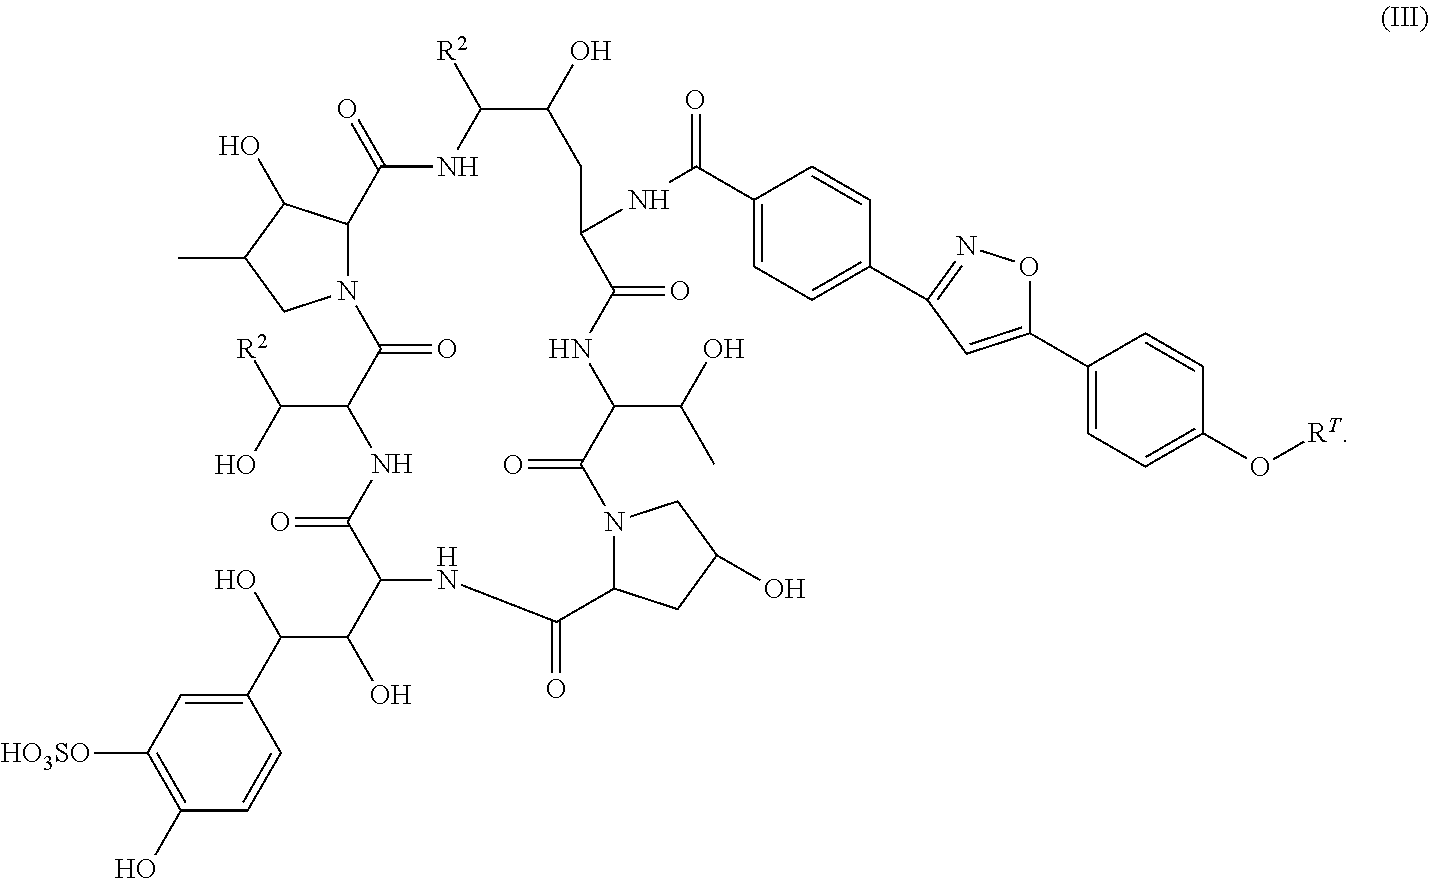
C(C1C(=O)N2C(C(O)C(C)C2)C(=O)NC([R2])C(O)CC(NC(=O)C2=CC=C(C3=NOC(C4=CC=C(O[RT])C=C4)=C3)C=C2)C(=O)NC(C(O)C)C(=O)N2C(CC(O)C2)C(=O)NC(C(C(O)C2=CC([HO3SO])=C(O)C=C2)O)C(=O)N1)([R2])O
